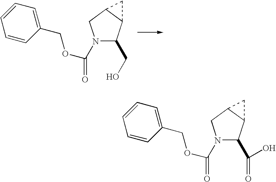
C1(COC(=O)N2C(CO)C3C(C2)C3)=CC=CC=C1.C1(COC(=O)N2C(C(=O)O)C3C(C2)C3)=CC=CC=C1
